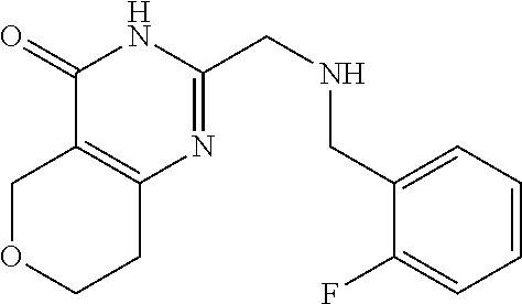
O1CCC2=C(C1)C(=O)NC(CNCC1=CC=CC=C1F)=N2
